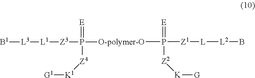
[O-polymer-O](P(=[E])([Z2][K][G])[Z1][L][L2]B)P(=[E])([Z4][K1][G1])[Z3][L1][L3][B1]
